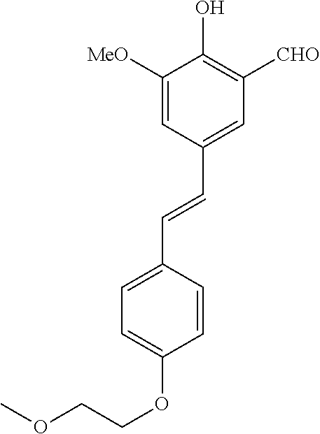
C(=CC1=CC([CHO])=C(O)C([MeO])=C1)C1=CC=C(OCCOC)C=C1
